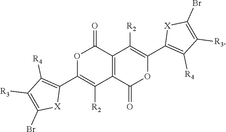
O1C(C2=C([R4])C([R3])=C(Br)[X]2)=C([R2])C2=C(C1=O)C([R2])=C(C1=C([R4])C([R3])=C(Br)[X]1)OC2=O
